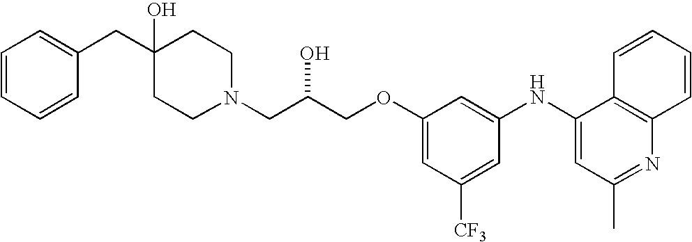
N1(CC(COC2=CC([CF3])=CC(NC3=CC(C)=NC4=C3C=CC=C4)=C2)O)CCC(CC2=CC=CC=C2)(O)CC1
